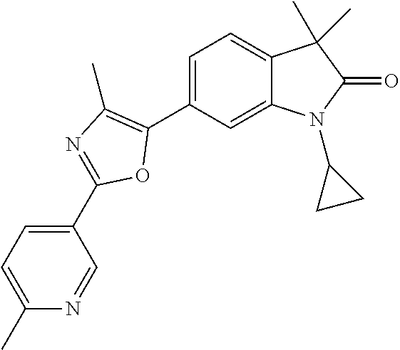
C1=C(C2=C(C)N=C(C3=CC=C(C)N=C3)O2)C=C2C(=C1)C(C)(C)C(=O)N2C1CC1
